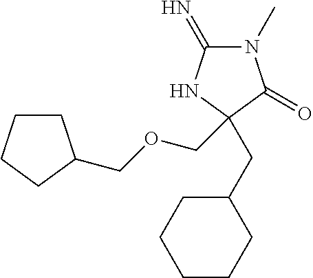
C1(=N)N(C)C(=O)C(CC2CCCCC2)(COCC2CCCC2)N1
